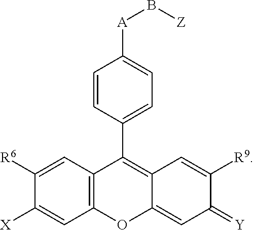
[Z]B[A]C1=CC=C(C2=C3C(=CC(=[Y])C([R9])=C3)OC3=C2C=C([R6])C([X])=C3)C=C1
